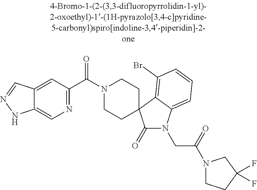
N1(C(C2=NC=C3C(=C2)C=NN3)=O)CCC2(CC1)C(=O)N(CC(=O)N1CCC(F)(F)C1)C1=CC=CC(Br)=C12
